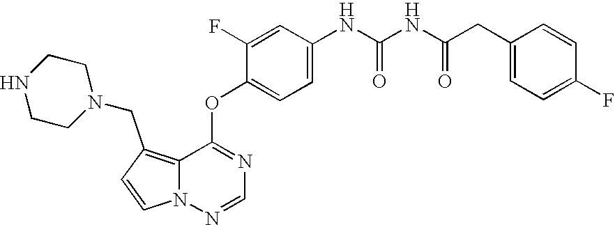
C1=CN2C(=C1CN1CCNCC1)C(OC1=CC=C(NC(=O)NC(CC3=CC=C(F)C=C3)=O)C=C1F)=NC=N2
